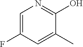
C1=C(F)C=C(C)C(O)=N1
